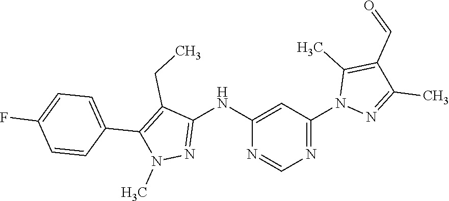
C1(NC2=NN(C)C(C3=CC=C(F)C=C3)=C2CC)=CC(N2N=C(C)C(C=O)=C2C)=NC=N1
